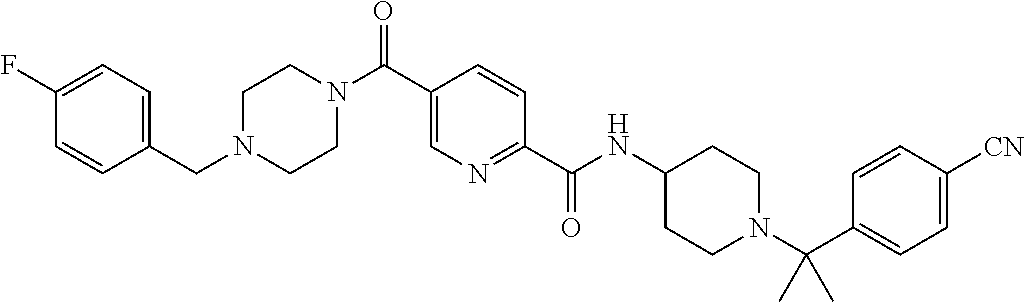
C1CN(C(C2=CN=C(C(=O)NC3CCN(C(C4=CC=C([CN])C=C4)(C)C)CC3)C=C2)=O)CCN1CC1=CC=C(F)C=C1
